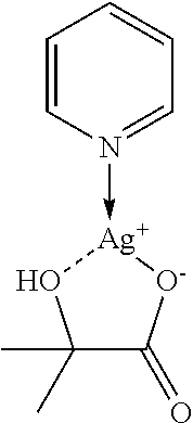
C1=CN(->[Ag]2OC(C)(C)C(=O)[O-]2)=CC=C1
